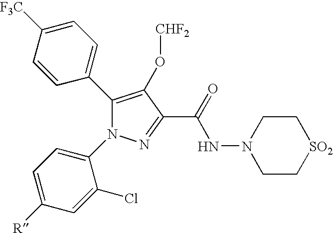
C1(C2=CC=C([F3C])C=C2)=C(O[CHF2])C(C(NN2CC[SO2]CC2)=O)=NN1C1=CC=C([R])C=C1Cl
